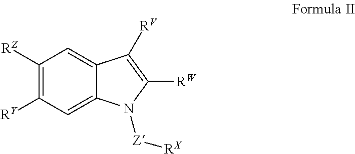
C12=CC([RY])=C([RZ])C=C1C([RV])=C([RW])N2[Z][RX]
